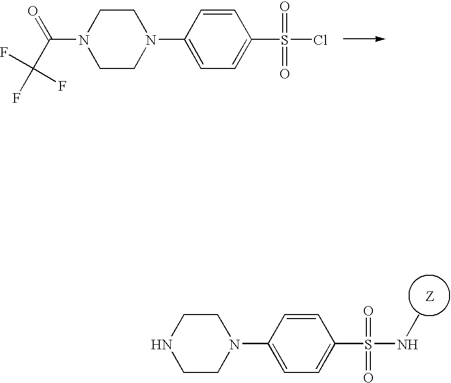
C1(S(=O)(=O)Cl)=CC=C(N2CCN(C(=O)C(F)(F)F)CC2)C=C1.C1(S(=O)(=O)NC)=CC=C(N2CCNCC2)C=C1
